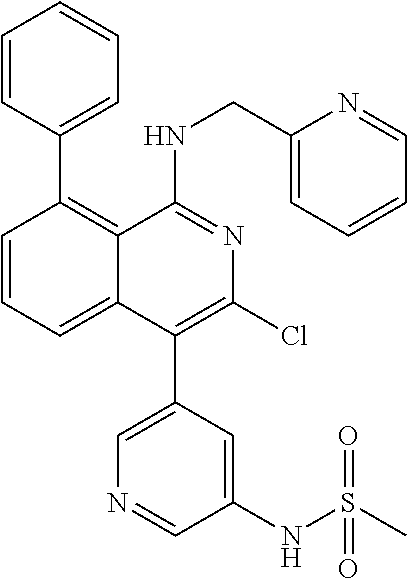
C1=CC(C2=C3C(=CC=C2)C(C2=CN=CC(NS(C)(=O)=O)=C2)=C(Cl)N=C3NCC2=CC=CC=N2)=CC=C1
